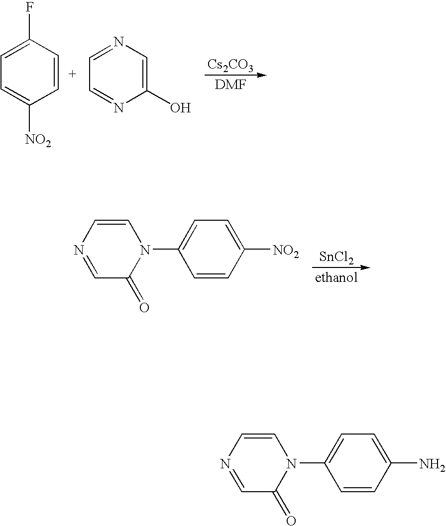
[Cs2CO3].[DMF].C1=CC(F)=CC=C1[NO2].C1(O)=CN=CC=N1.[SnCl2].[ethanol].C1=CN=CC(=O)N1C1=CC=C([NO2])C=C1.C1=CN=CC(=O)N1C1=CC=C(N)C=C1
